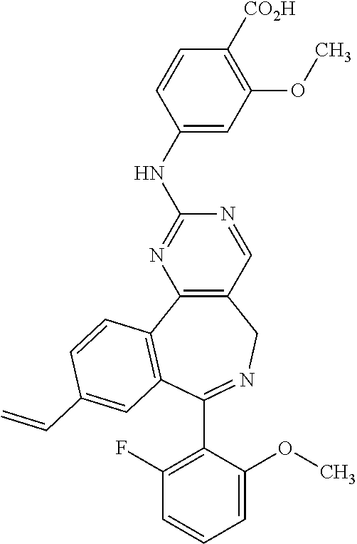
C12=C(C=NC(NC3=CC(OC)=C([CO2H])C=C3)=N1)CN=C(C1=C(F)C=CC=C1OC)C1=C2C=CC(C=C)=C1
